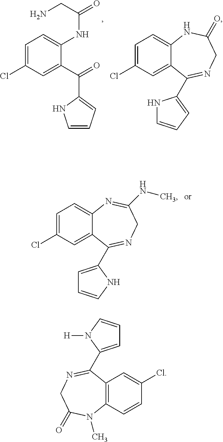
C1=C2C(=CC=C1Cl)NC(=O)CN=C2C1=CC=CN1.C1=C(C(=O)C2=CC=CN2)C(NC(=O)CN)=CC=C1Cl.C1=C2C(=CC=C1Cl)N=C(NC)CN=C2C1=CC=CN1.C12=C(C=CC(Cl)=C1)N(C)C(=O)CN=C2C1=CC=CN1[H]
